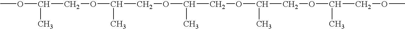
COC(C)COC(C)COC(C)COC(C)COC(C)COC
